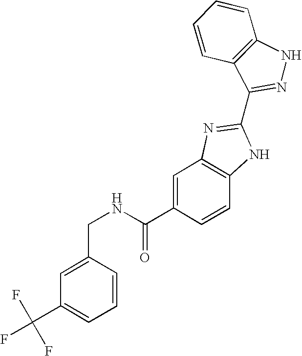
C(NC(C1=CC2=C(C=C1)NC(C1=NNC3=C1C=CC=C3)=N2)=O)C1=CC(C(F)(F)F)=CC=C1
